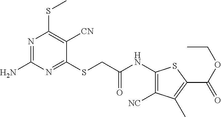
N1=C(N)N=C(SCC(NC2=C([NC])C(C)=C(C(OCC)=O)S2)=O)C([CN])=C1SC
